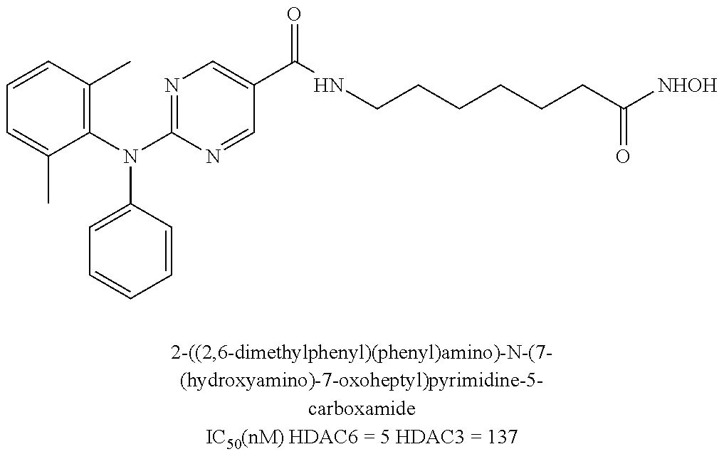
C1=CC(C)=C(N(C2=NC=C(C(NCCCCCCC([NHOH])=O)=O)C=N2)C2=CC=CC=C2)C(C)=C1
